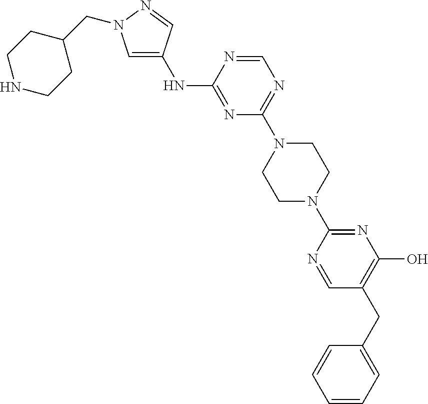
N(C1=NC(N2CCN(C3=NC(O)=C(CC4=CC=CC=C4)C=N3)CC2)=NC=N1)C1=CN(CC2CCNCC2)N=C1
